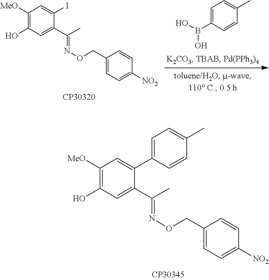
C1([MeO])=C(O)C=C(C(=NOCC2=CC=C([NO2])C=C2)C)C(C2=CC=C(C)C=C2)=C1.C1([MeO])=C(O)C=C(C(=NOCC2=CC=C([NO2])C=C2)C)C(I)=C1.OB(C1=CC=C(C)C=C1)O
